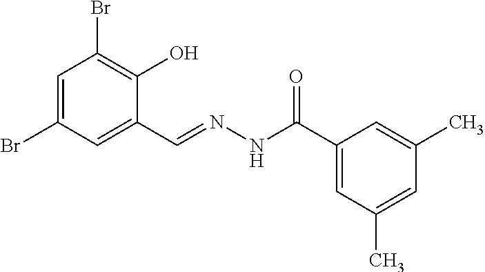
C1=C(Br)C=C(C=NNC(C2=CC(C)=CC(C)=C2)=O)C(O)=C1Br
